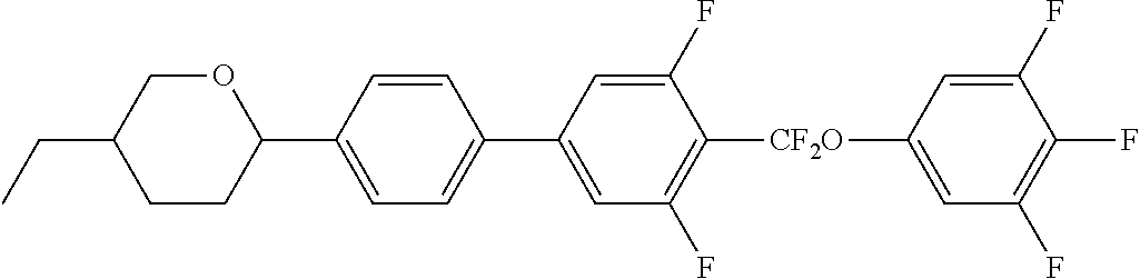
C1(C2=CC(F)=C([CF2O]C3=CC(F)=C(F)C(F)=C3)C(F)=C2)=CC=C(C2OCC(CC)CC2)C=C1
